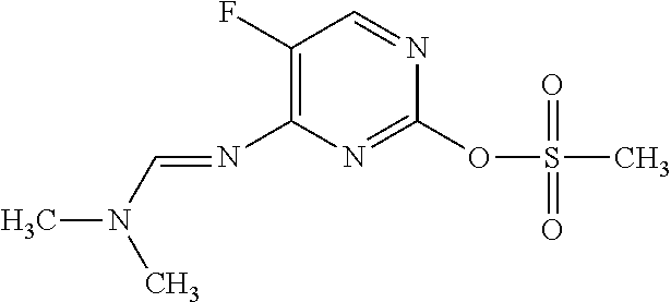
C1(F)=C(N=CN(C)C)N=C(OS(C)(=O)=O)N=C1
